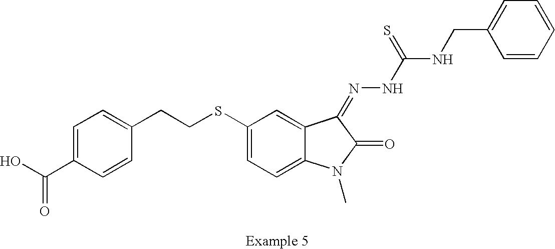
C1=C(C(O)=O)C=CC(CCSC2=CC=C3C(=C2)C(=NNC(NCC2=CC=CC=C2)=S)C(=O)N3C)=C1
